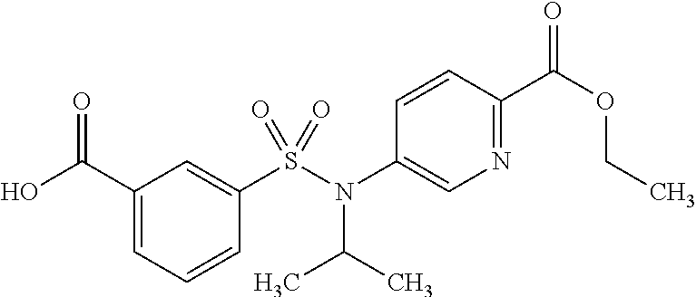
C1(C(=O)O)=CC=CC(S(=O)(N(C2=CN=C(C(=O)OCC)C=C2)C(C)C)=O)=C1
